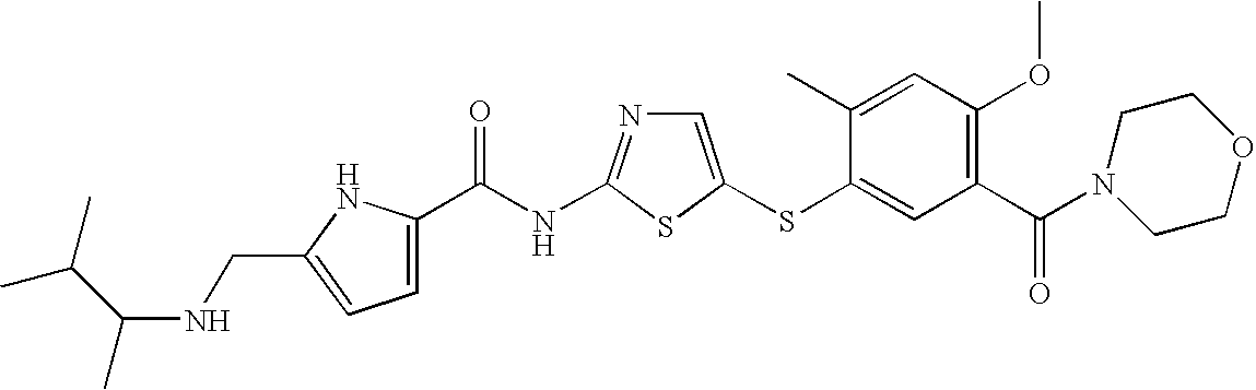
C1=C(SC2=CC(C(N3CCOCC3)=O)=C(OC)C=C2C)SC(NC(=O)C2=CC=C(CNC(C(C)C)C)N2)=N1
